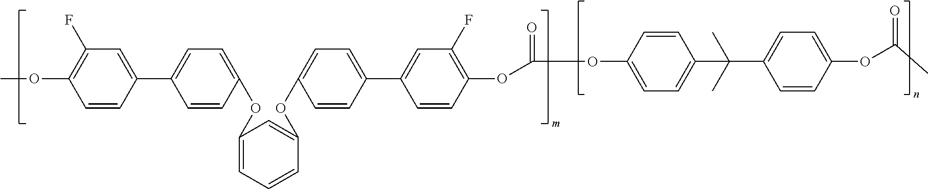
COC1=C(F)C=C(C2=CC=C(OC3=CC=CC(OC4=CC=C(C5=CC(F)=C(OC(=O)OC6=CC=C(C(C)(C)C7=CC=C(OC(=O)C)C=C7)C=C6)C=C5)C=C4)=C3)C=C2)C=C1
